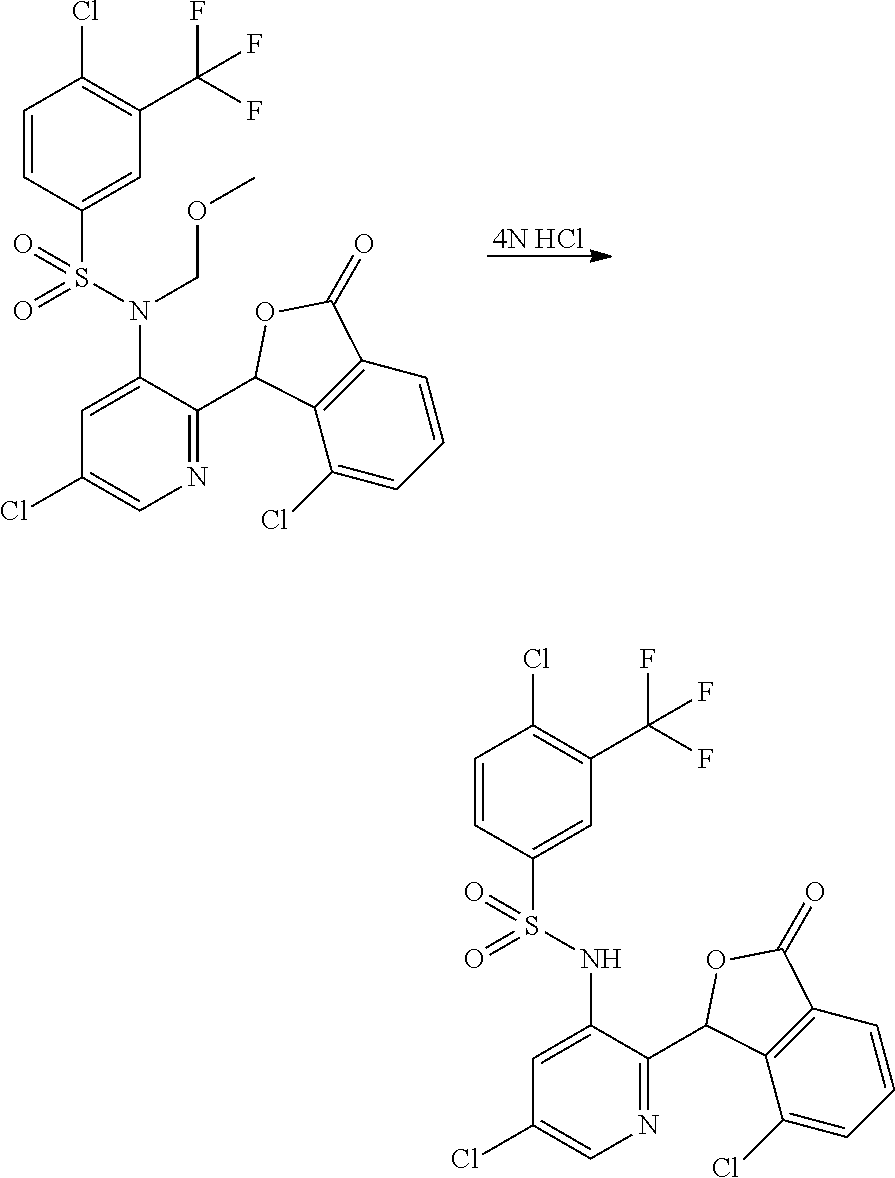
[4N HCl].C1=CC(S(=O)(N(C2=CC(Cl)=CN=C2C2C3=C(C=CC=C3Cl)C(=O)O2)COC)=O)=CC(C(F)(F)F)=C1Cl.C1=CC(S(=O)(NC2=CC(Cl)=CN=C2C2C3=C(C=CC=C3Cl)C(=O)O2)=O)=CC(C(F)(F)F)=C1Cl
